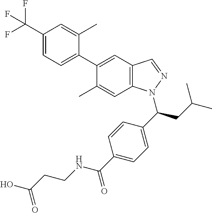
C1(C(F)(F)F)=CC=C(C2=CC3=C(C=C2C)N(C(CC(C)C)C2=CC=C(C(=O)NCCC(=O)O)C=C2)N=C3)C(C)=C1
